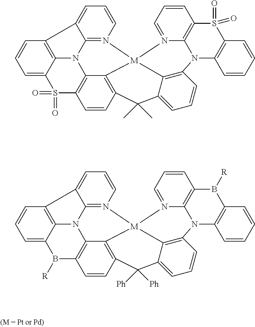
C1=C2C3=C(C=C1)C1=CC=CN4=C1N3C1=C(S2(=O)=O)C=CC2=C1[M]41N3=CC=CC4=C3N(C3=C(C=CC=C3)S4(=O)=O)C3=C1C(=CC=C3)C2(C)C.C1=C2C3=C(C=C1)C1=CC=CN4=C1N3C1=C(B2[R])C=CC2=C1[M]41N3=CC=CC4=C3N(C3=C(C=CC=C3)B4[R])C3=C1C(=CC=C3)C2([Ph])[Ph]
